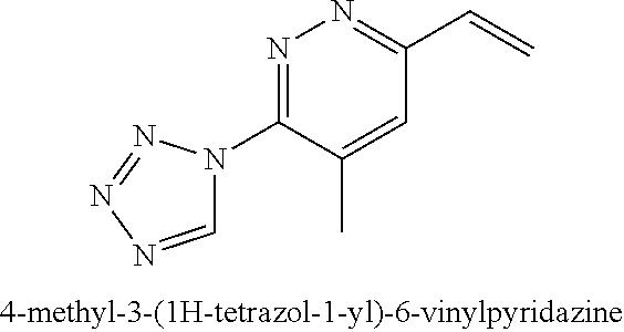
N1=C(N2C=NN=N2)C(C)=CC(C=C)=N1
